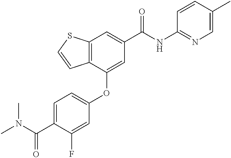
C12=C(C(OC3=CC=C(C(N(C)C)=O)C(F)=C3)=CC(C(NC3=NC=C(C)C=C3)=O)=C1)C=CS2
